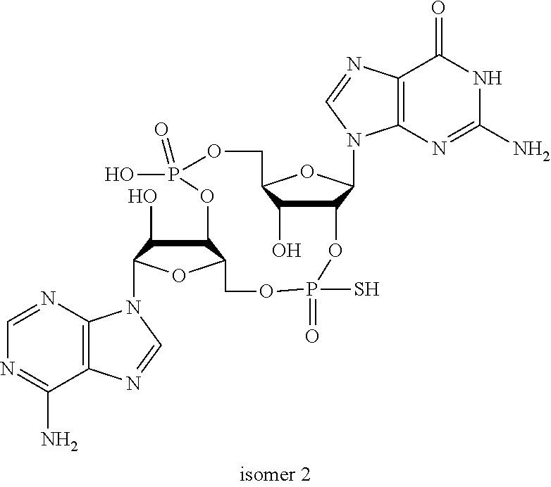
C12=C(N=CN=C1N)N(C1C(O)C3C(O1)COP(S)(=O)OC1C(N4C5=C(C(=O)NC(N)=N5)N=C4)OC(COP(O)(=O)O3)C1O)C=N2
